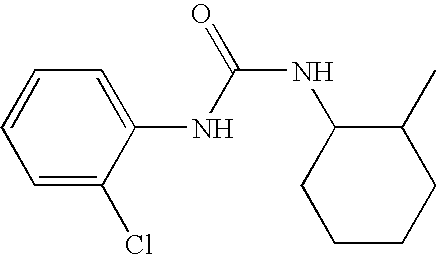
C1=CC=C(Cl)C(NC(NC2CCCCC2C)=O)=C1
